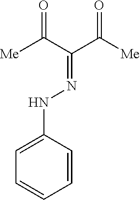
C1=CC=CC(NN=C(C([Me])=O)C([Me])=O)=C1
